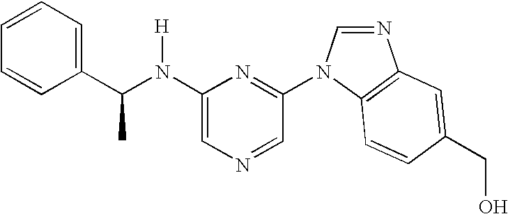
C1(N(C(C2=CC=CC=C2)C)[H])=CN=CC(N2C=NC3=C2C=CC(CO)=C3)=N1
